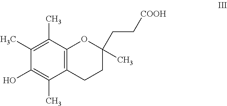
C12=C(C(C)=C(C)C(O)=C1C)OC(C)(CC[COOH])CC2
